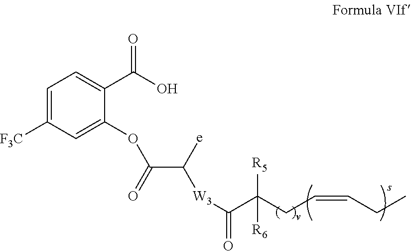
C1=C([F3C])C=C(OC(C([e])[W3]C(=O)C(CC=CCC)([R5])[R6])=O)C(C(O)=O)=C1
